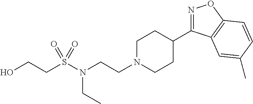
N1=C(C2CCN(CCN(S(CCO)(=O)=O)CC)CC2)C2=C(O1)C=CC(C)=C2
